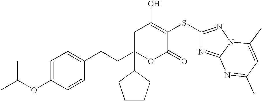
C1C(CCC2=CC=C(OC(C)C)C=C2)(C2CCCC2)OC(=O)C(SC2=NN3C(=N2)N=C(C)C=C3C)=C1O
